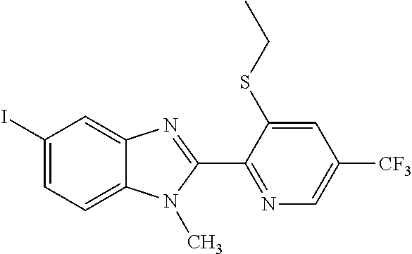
C1(I)=CC=C2C(=C1)N=C(C1=NC=C([CF3])C=C1SCC)N2C
